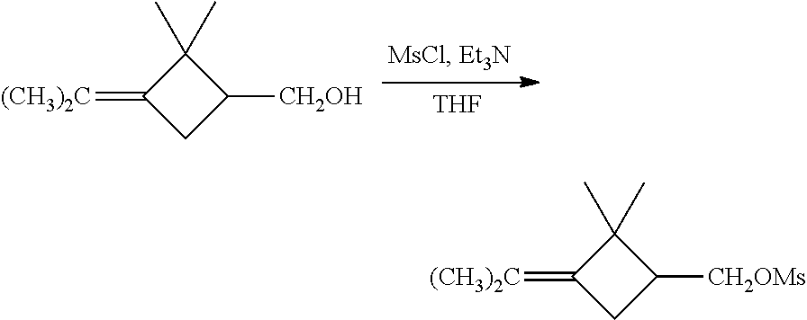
C1(=[(CH3)2C])CC([CH2OH])C1(C)C.[THF].C1(=[(CH3)2C])CC([CH2OMs])C1(C)C
